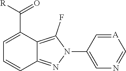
C1=C(C([R])=O)C2=C(F)N(C3=CN=C[A]=C3)N=C2C=C1
